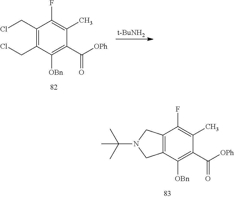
C1(CCl)=C(CCl)C([OBn])=C(C([OPh])=O)C(C)=C1F.[t-BuNH2].C12=C(C([OBn])=C(C([OPh])=O)C(C)=C1F)CN(C(C)(C)C)C2
